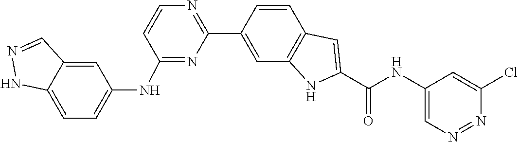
C1=CC2=C(C=C1C1=NC=CC(NC3=CC=C4NN=CC4=C3)=N1)NC(C(=O)NC1=CN=NC(Cl)=C1)=C2
